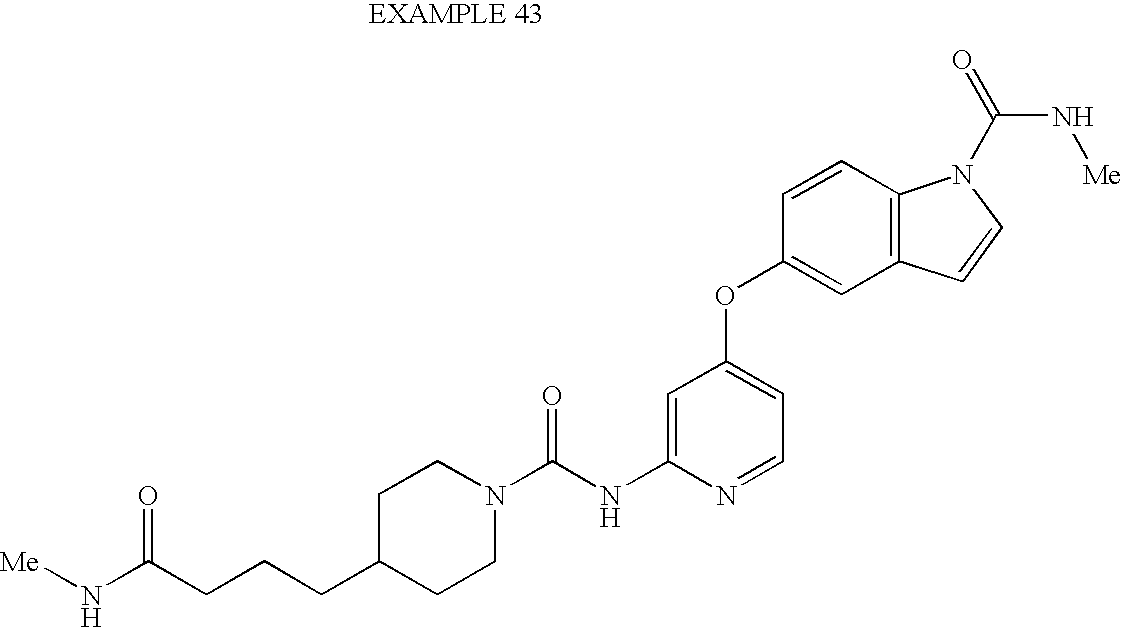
C1=C(NC(N2CCC(CCCC(N[Me])=O)CC2)=O)N=CC=C1OC1=CC2=C(C=C1)N(C(=O)N[Me])C=C2
